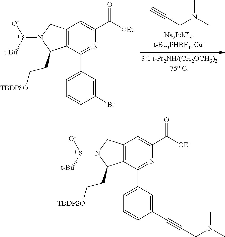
C#CCN(C)C.C12=C(C(C3=CC=CC(Br)=C3)=NC(C(=O)[OEt])=C1)C(CC[TBDPSO])N([S+]([t-Bu])[O-])C2.C12=C(C(C3=CC=CC(C#CCN(C)C)=C3)=NC(C(=O)[OEt])=C1)C(CC[TBDPSO])N([S+]([t-Bu])[O-])C2
